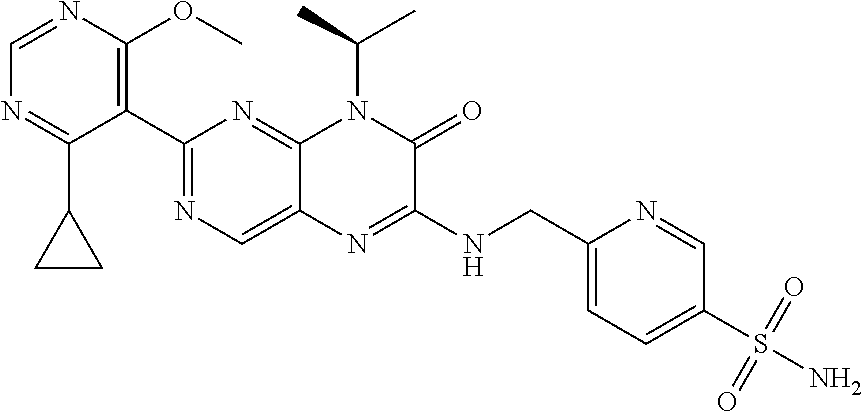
C1=NC(OC)=C(C2=NC=C3C(=N2)N(C(C)C)C(=O)C(NCC2=CC=C(S(N)(=O)=O)C=N2)=N3)C(C2CC2)=N1
